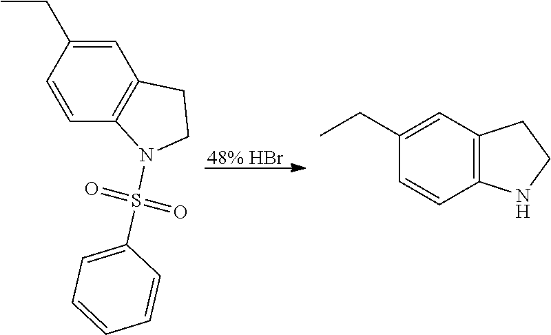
C1=C(CC)C=CC2=C1CCN2S(=O)(=O)C1=CC=CC=C1.C12=C(C=C(CC)C=C1)CCN2
